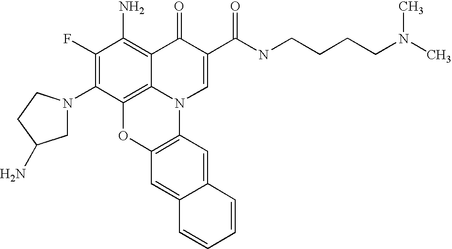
C1(F)=C(N2CC(N)CC2)C2=C3C(=C1N)C(=O)C(C(=O)NCCCCN(C)C)=CN3C1=C(O2)C=C2C(=C1)C=CC=C2
